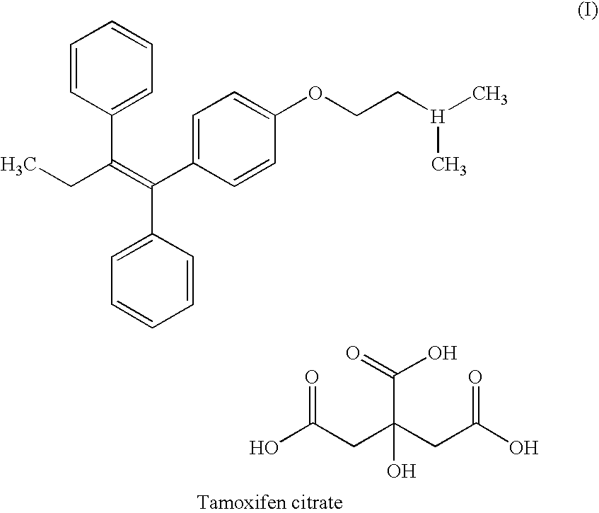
C1=CC(C(CC)=C(C2=CC=C(OCC[H](C)C)C=C2)C2=CC=CC=C2)=CC=C1.OC(CC(CC(O)=O)(C(=O)O)O)=O
